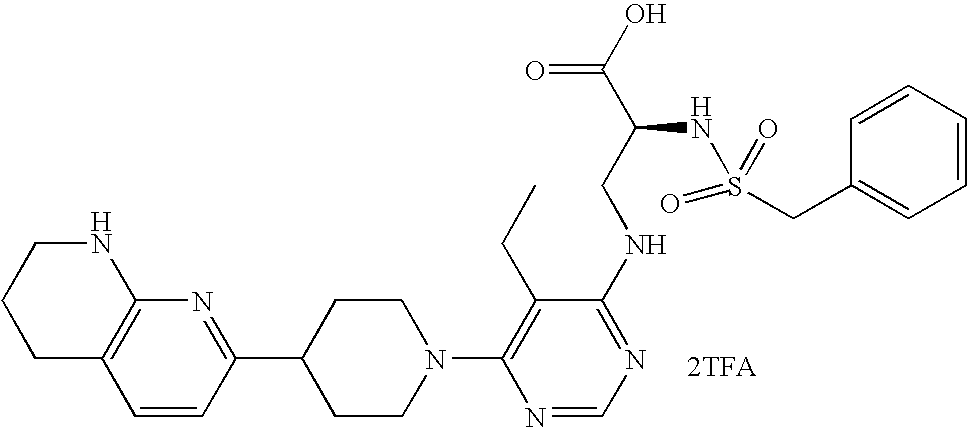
C12=C(C=CC(C3CCN(C4=C(CC)C(NCC(C(O)=O)NS(=O)(=O)CC5=CC=CC=C5)=NC=N4)CC3)=N1)CCCN2.[2TFA]
